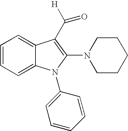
C1=CC=C2C(=C1)C(C([H])=O)=C(N1CCCCC1)N2C1=CC=CC=C1
